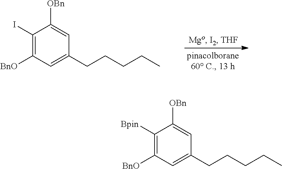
C1(I)=C([BnO])C=C(CCCCC)C=C1[OBn].C1([Bpin])=C([BnO])C=C(CCCCC)C=C1[OBn]
